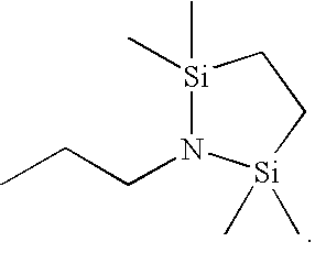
[Si]1(C)(C)N(CCC)[Si](C)(C)CC1
